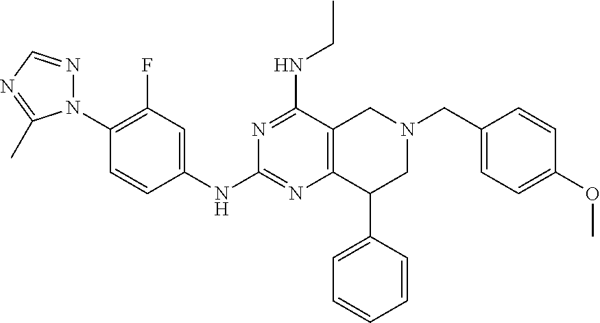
C1(N2N=CN=C2C)=C(F)C=C(NC2=NC3=C(C(NCC)=N2)CN(CC2=CC=C(OC)C=C2)CC3C2=CC=CC=C2)C=C1
